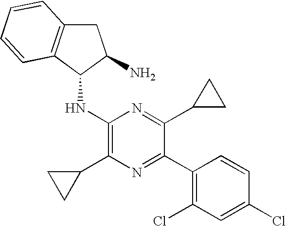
C1(C2=NC(C3CC3)=C(NC3C(N)CC4=C3C=CC=C4)N=C2C2CC2)=C(Cl)C=C(Cl)C=C1
